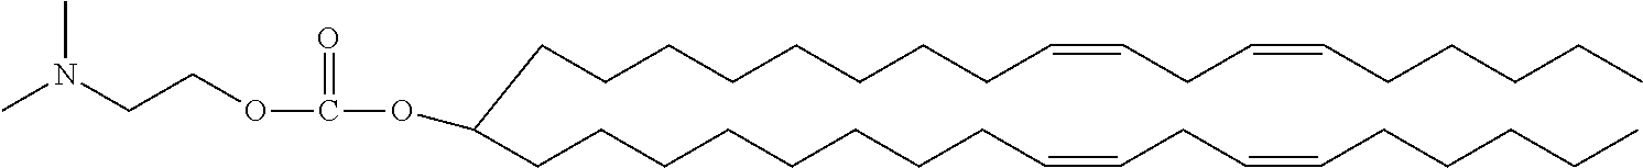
CCCCCC=CCC=CCCCCCCCCC(CCCCCCCCC=CCC=CCCCCC)OC(OCCN(C)C)=O
